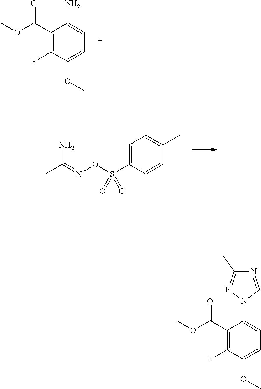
C1(C(OC)=O)=C(F)C(OC)=CC=C1N.C1=C(S(ON=C(C)N)(=O)=O)C=CC(C)=C1.C1(C(OC)=O)=C(F)C(OC)=CC=C1N1C=NC(C)=N1
